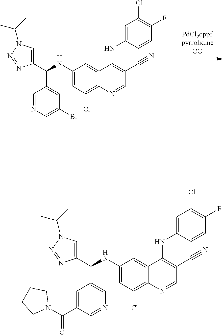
C1(NC(C2=CN(C(C)C)N=N2)C2=CC(Br)=CN=C2)=CC(Cl)=C2C(=C1)C(NC1=CC(Cl)=C(F)C=C1)=C(C#N)C=N2.C1(NC(C2=CN(C(C)C)N=N2)C2=CN=CC(C(N3CCCC3)=O)=C2)=CC(Cl)=C2C(=C1)C(NC1=CC(Cl)=C(F)C=C1)=C(C#N)C=N2
